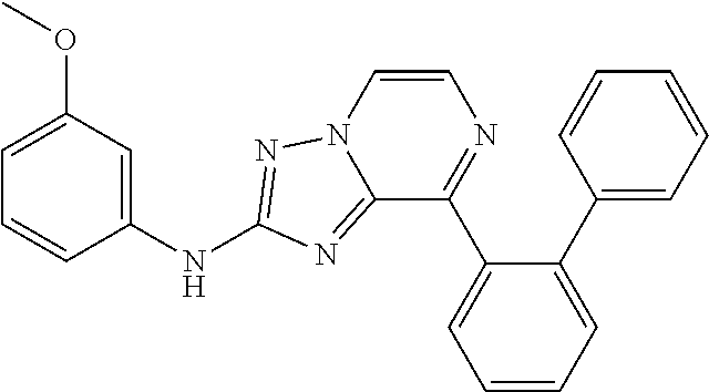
C12=NC(NC3=CC(OC)=CC=C3)=NN1C=CN=C2C1=CC=CC=C1C1=CC=CC=C1
